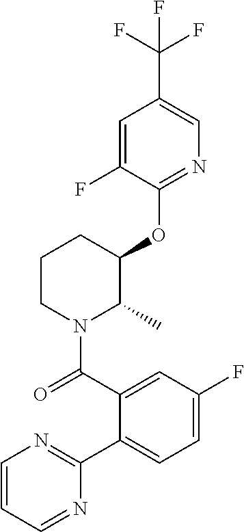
O=C(N1C(C)C(OC2=NC=C(C(F)(F)F)C=C2F)CCC1)C1=CC(F)=CC=C1C1=NC=CC=N1
